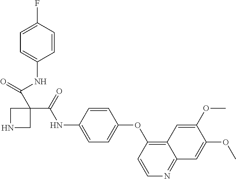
C1=C(F)C=CC(NC(=O)C2(C(=O)NC3=CC=C(OC4=C5C(=NC=C4)C=C(OC)C(OC)=C5)C=C3)CNC2)=C1
